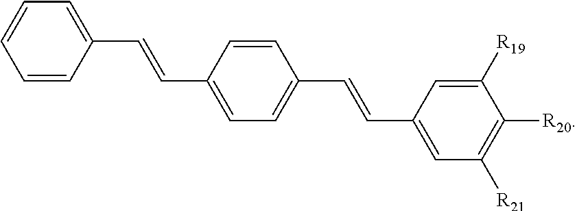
C1(C=CC2=CC=CC=C2)=CC=C(C=CC2=CC([R21])=C([R20])C([R19])=C2)C=C1
